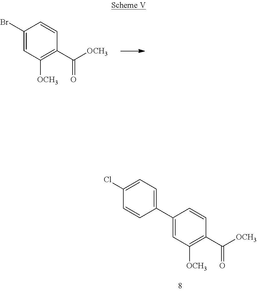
BrC1=CC([OCH3])=C(C([OCH3])=O)C=C1.C1(C2=CC([OCH3])=C(C([OCH3])=O)C=C2)=CC=C(Cl)C=C1
